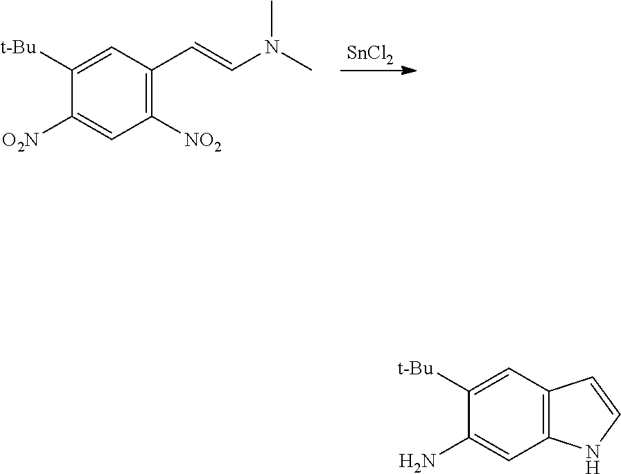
C1([t-Bu])=CC2=C(C=C1N)NC=C2.C1([t-Bu])=CC(C=CN(C)C)=C([NO2])C=C1[O2N].[SnCl2]
